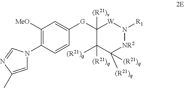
C1([G]C2=CC([MeO])=C(N3C=C(C)N=C3)C=C2)([(R21)v])C([(R21)q])([(R21)q])C([(R21)q])([(R21)q])[NR2]N([R1])[W]1
